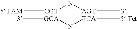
[5 FAM][CGT]N[AGT][3].[3][GCA]N[TCA][5 Tet]
